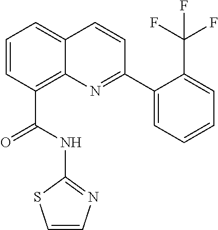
C(C1=C2C(=CC=C1)C=CC(C1=CC=CC=C1C(F)(F)F)=N2)(NC1=NC=CS1)=O
